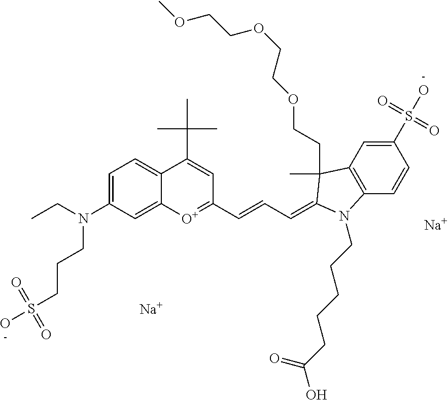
[Na].[Na].C(=CC=C1C(C)(CCOCCOCCOC)C2=C(C=CC(S(O)(=O)=O)=C2)N1CCCCCC(O)=O)C1=[O+]C2=CC(N(CC)CCCS(O)(=O)=O)=CC=C2C(C(C)(C)C)=C1
